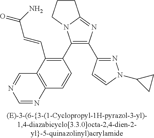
C1(C2=C(C=CC(=O)N)C3=C(C=C2)N=CN=C3)=C(C2=NN(C3CC3)C=C2)N=C2N1CCC2
